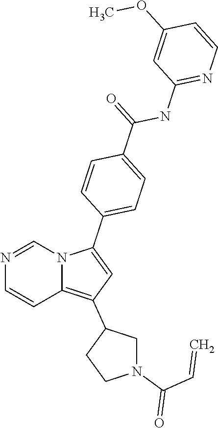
N1=CN2C(=C(C3CN(C(C=C)=O)CC3)C=C2C2=CC=C(C(NC3=NC=CC(OC)=C3)=O)C=C2)C=C1
